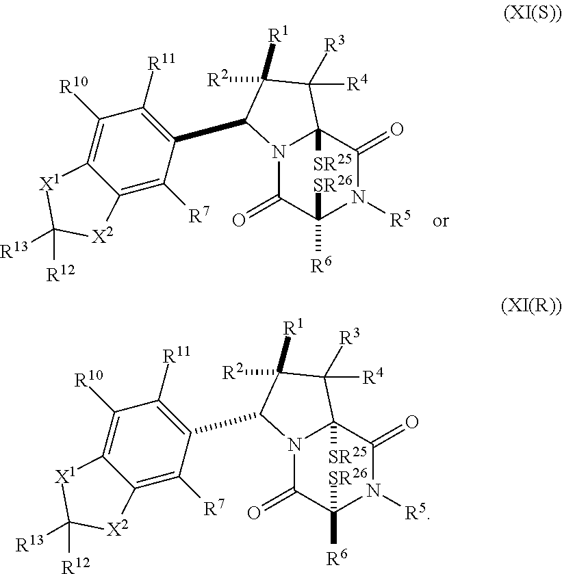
N12C(=O)C([R6])([SR26])N([R5])C(=O)C1([SR25])C([R4])([R3])C([R2])([R1])C2C1=C([R11])C([R10])=C2C(=C1[R7])[X2]C([R12])([R13])[X1]2.N12C(=O)C([R6])([SR26])N([R5])C(=O)C1([SR25])C([R4])([R3])C([R2])([R1])C2C1=C([R11])C([R10])=C2C(=C1[R7])[X2]C([R12])([R13])[X1]2
